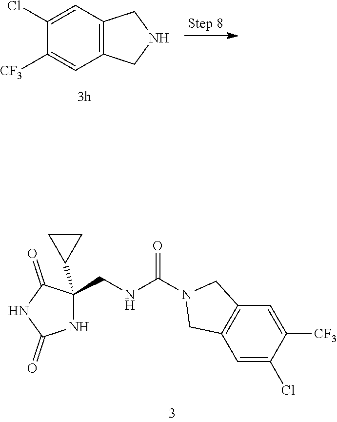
C12=C(C=C([CF3])C(Cl)=C1)CNC2.C1=C(Cl)C([CF3])=CC2=C1CN(C(NCC1(C3CC3)NC(=O)NC1=O)=O)C2
